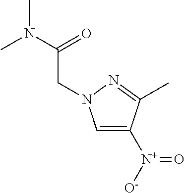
[N+](C1=CN(CC(N(C)C)=O)N=C1C)([O-])=O
